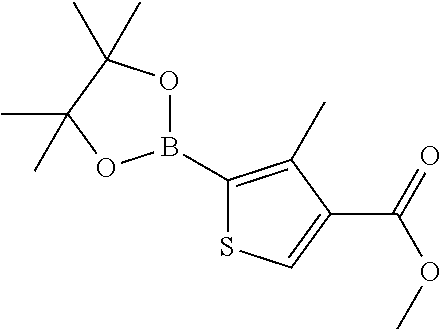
B1(C2=C(C)C(C(=O)OC)=CS2)OC(C)(C)C(C)(C)O1
